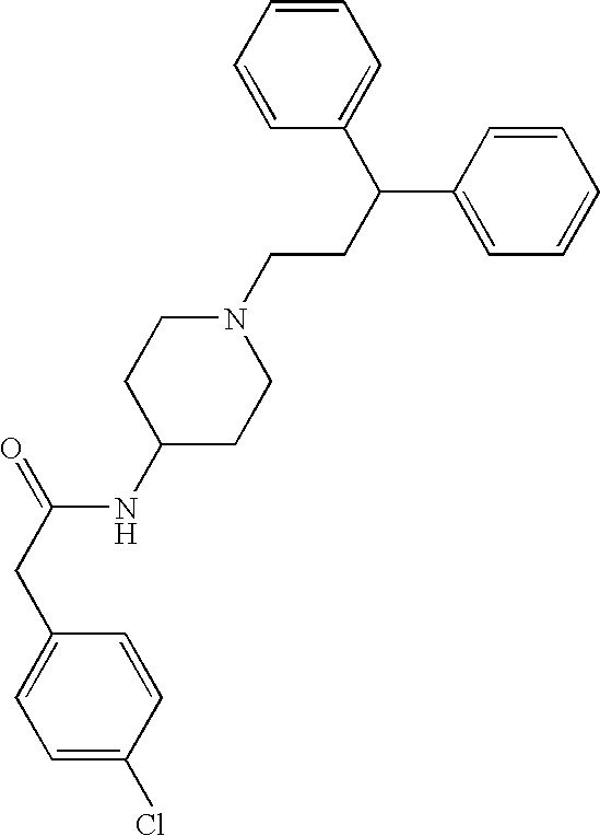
C1=CC(C(CCN2CCC(NC(CC3=CC=C(Cl)C=C3)=O)CC2)C2=CC=CC=C2)=CC=C1
